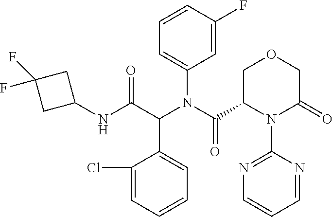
C1=CC=C(Cl)C(C(C(NC2CC(F)(F)C2)=O)N(C(=O)C2N(C3=NC=CC=N3)C(=O)COC2)C2=CC=CC(F)=C2)=C1
